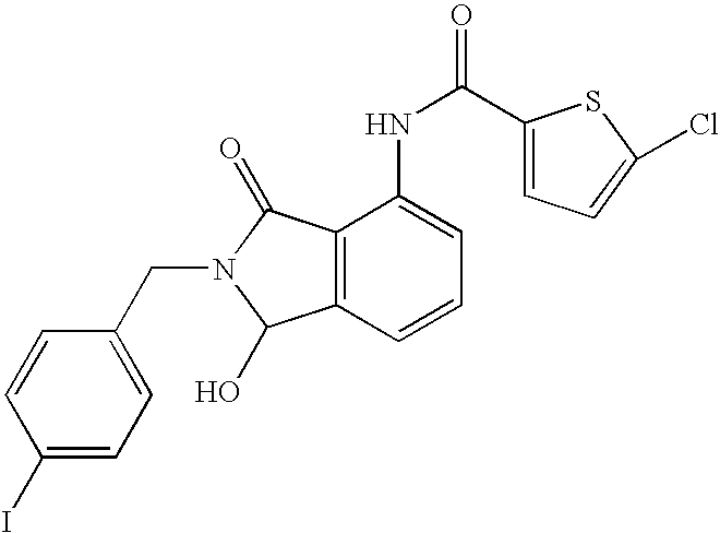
C12=C(C=CC=C1NC(=O)C1=CC=C(Cl)S1)C(O)N(CC1=CC=C(I)C=C1)C2=O
